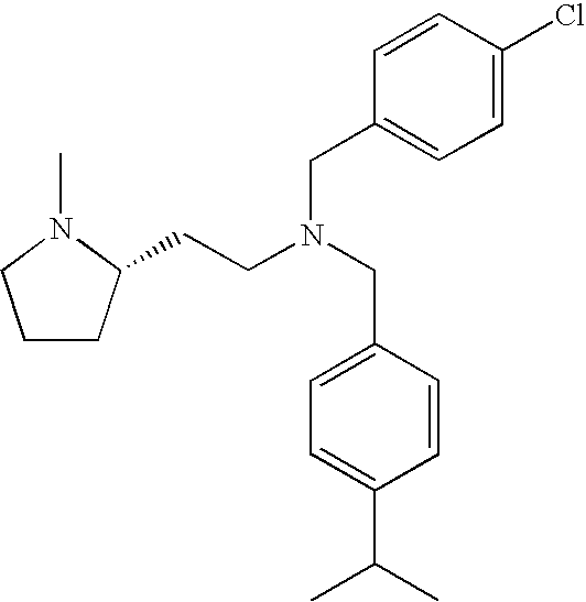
C1CC(CCN(CC2=CC=C(C(C)C)C=C2)CC2=CC=C(Cl)C=C2)N(C)C1
